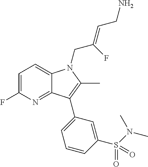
C1=C(F)N=C2C(=C1)N(CC(=CCN)F)C(C)=C2C1=CC=CC(S(=O)(=O)N(C)C)=C1
